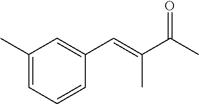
C1(C)=CC=CC(C=C(C(C)=O)C)=C1
